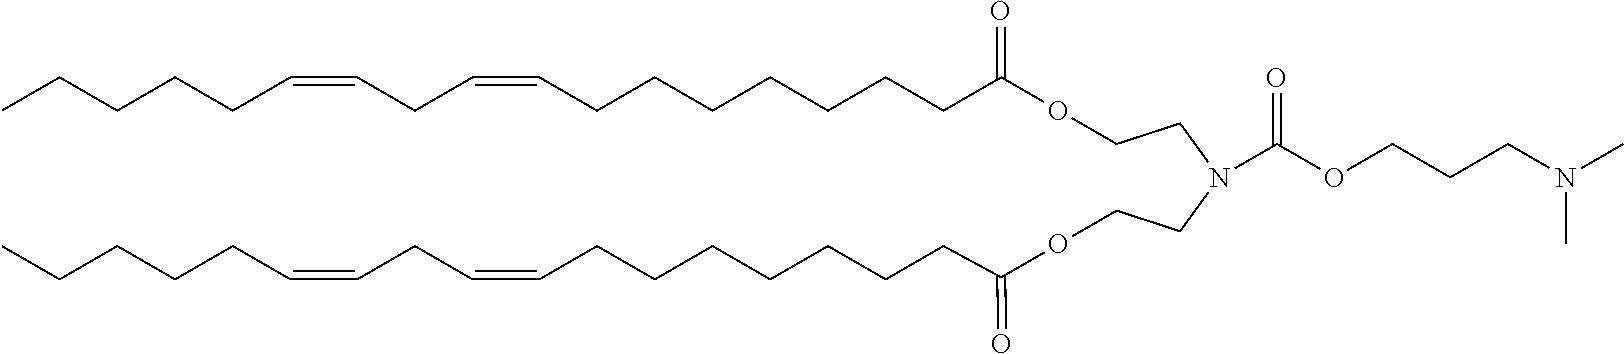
O(CCN(CCOC(CCCCCCCC=CCC=CCCCCC)=O)C(OCCCN(C)C)=O)C(CCCCCCCC=CCC=CCCCCC)=O
